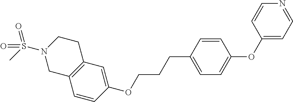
C1=CC(OCCCC2=CC=C(OC3=CC=NC=C3)C=C2)=CC2=C1CN(S(C)(=O)=O)CC2
